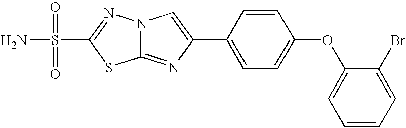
C12=NC(C3=CC=C(OC4=CC=CC=C4Br)C=C3)=CN1N=C(S(=O)(=O)N)S2
